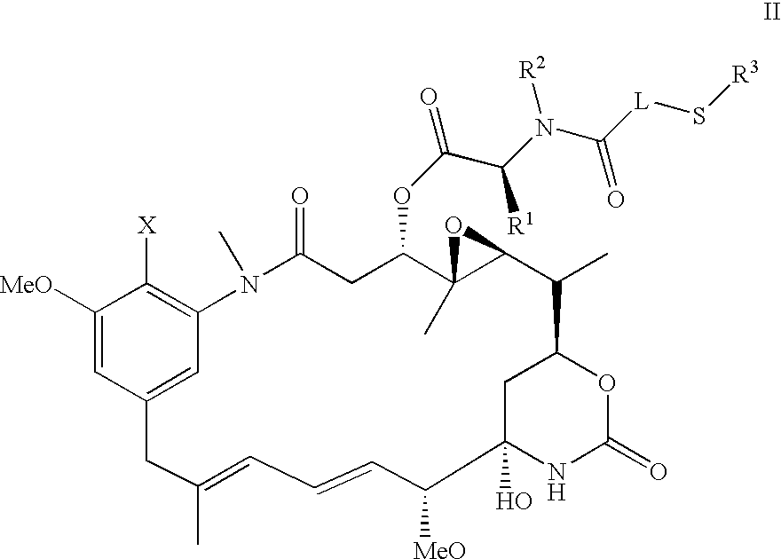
C1(C)=CC=CC([MeO])C2(O)NC(=O)OC(C2)C(C)C2C(C)(C(OC(C(N(C([L]S[R3])=O)[R2])[R1])=O)CC(=O)N(C)C3=C([X])C([MeO])=CC(=C3)C1)O2
